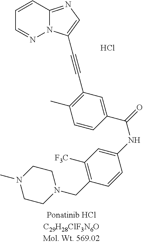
C1=CC2=NC=C(C#CC3=C(C)C=CC(C(=O)NC4=CC([F3C])=C(CN5CCN(C)CC5)C=C4)=C3)N2N=C1.Cl
